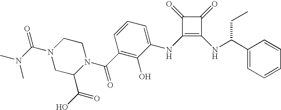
N1(C(N(C)C)=O)CC(C(O)=O)N(C(C2=C(O)C(NC3=C(NC(C4=CC=CC=C4)CC)C(=O)C3=O)=CC=C2)=O)CC1
